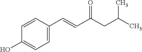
C1=C(C=CC(CC(C)C)=O)C=CC(O)=C1
